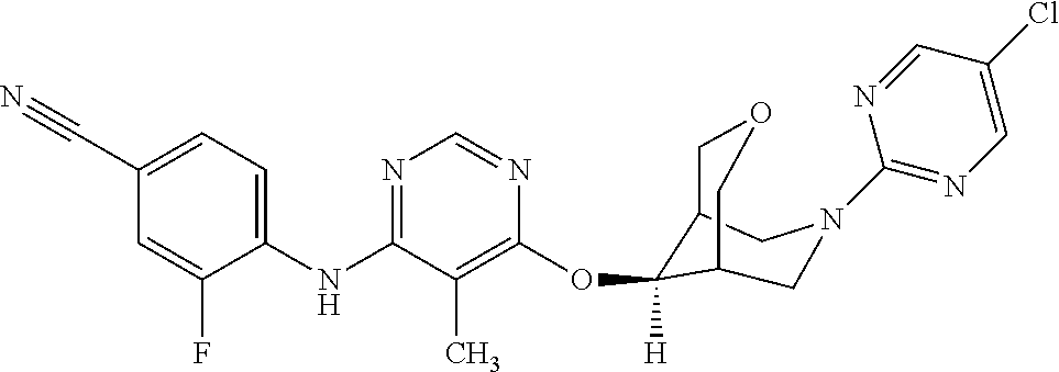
C1(NC2=NC=NC(OC3([H])C4COCC3CN(C3=NC=C(Cl)C=N3)C4)=C2C)=CC=C(C#N)C=C1F
